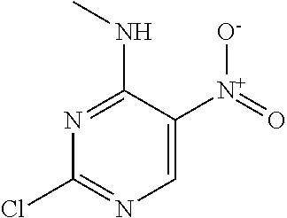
C1(Cl)=NC=C([N+](=O)[O-])C(NC)=N1
